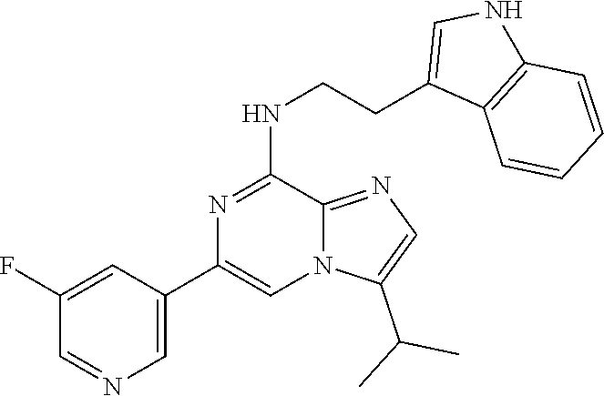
N1=C(NCCC2=CNC3=C2C=CC=C3)C2=NC=C(C(C)C)N2C=C1C1=CN=CC(F)=C1
